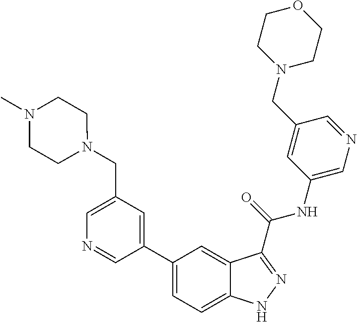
C1(CN2CCN(C)CC2)=CN=CC(C2=CC=C3C(=C2)C(C(NC2=CN=CC(CN4CCOCC4)=C2)=O)=NN3)=C1
